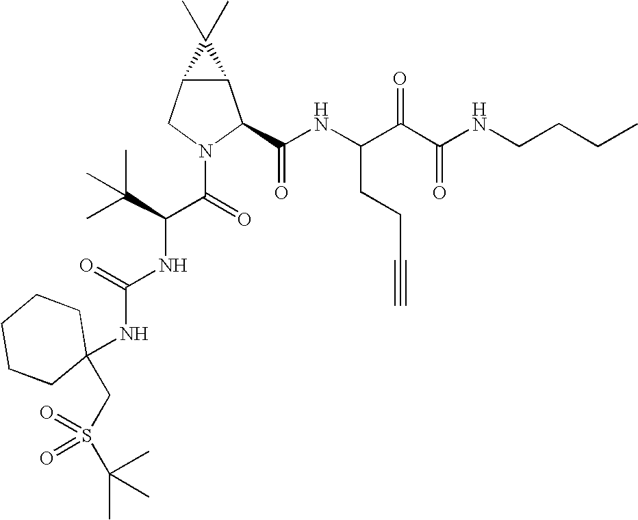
C12C(CN(C(=O)C(NC(NC3(CS(C(C)(C)C)(=O)=O)CCCCC3)=O)C(C)(C)C)C1C(NC(C(C(NCCCC)=O)=O)CCC#C)=O)C2(C)C
